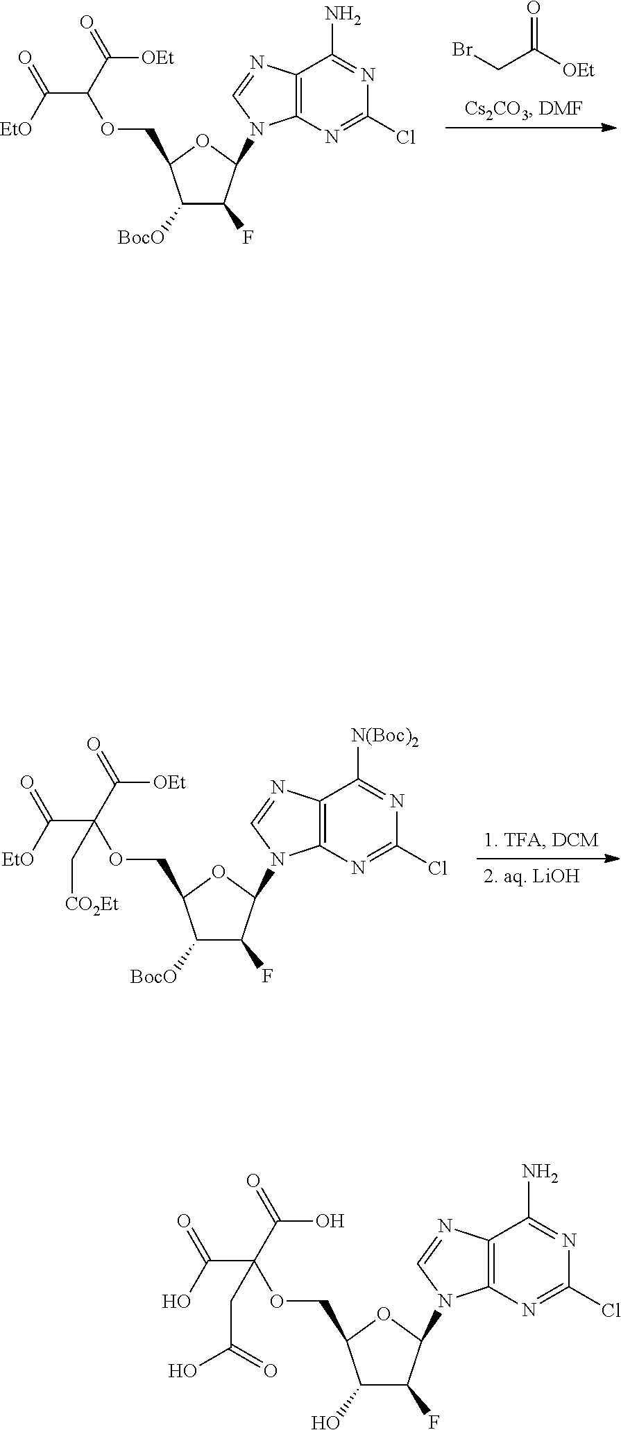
C1([BocO])C(F)C(N2C3=C(N=C2)C([N(Boc)2])=NC(Cl)=N3)OC1COC(C([EtO])=O)(C(=O)[OEt])C[CO2Et].C1([BocO])C(F)C(N2C3=C(N=C2)C(N)=NC(Cl)=N3)OC1COC(C([EtO])=O)C(=O)[OEt].[OEt]C(CBr)=O.C1(O)C(F)C(N2C3=C(N=C2)C(N)=NC(Cl)=N3)OC1COC(C(O)=O)(C(=O)O)CC(O)=O
